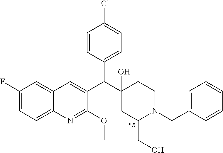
C1(F)=CC=C2C(=C1)C=C(C(C1(O)CC(CO)N(C(C3=CC=CC=C3)C)CC1)C1=CC=C(Cl)C=C1)C(OC)=N2.[*R]
